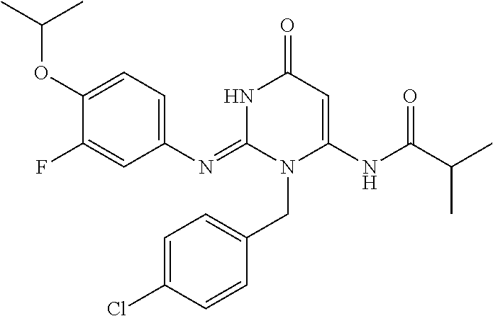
C1(N=C2N(CC3=CC=C(Cl)C=C3)C(NC(C(C)C)=O)=CC(=O)N2)=CC=C(OC(C)C)C(F)=C1
